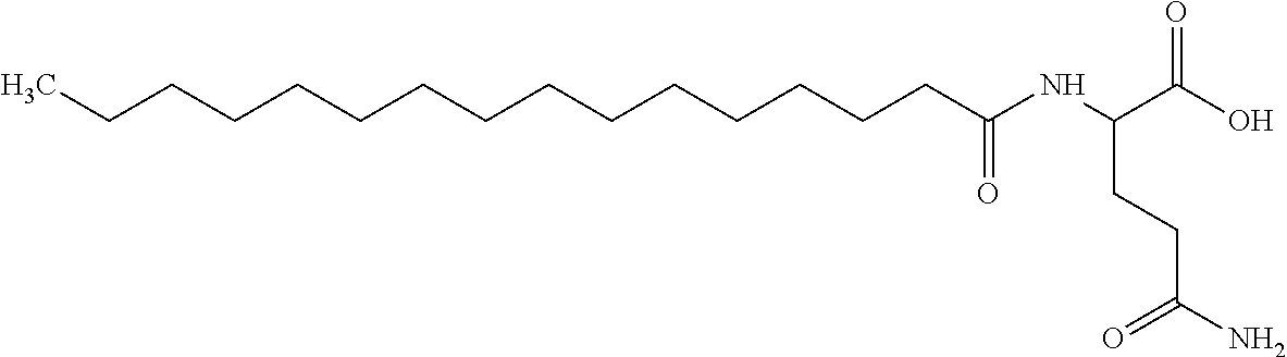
C(CCCCCCC(NC(C(O)=O)CCC(=O)N)=O)CCCCCCCC
